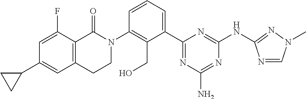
C1(C2=CC3=C(C(F)=C2)C(=O)N(C2=C(CO)C(C4=NC(N)=NC(NC5=NN(C)C=N5)=N4)=CC=C2)CC3)CC1
